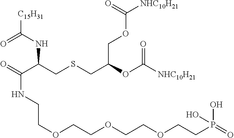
O=C(C(CSCC(OC([NHC10H21])=O)COC([NHC10H21])=O)NC([C15H31])=O)NCCOCCOCCOCCP(=O)(O)O
